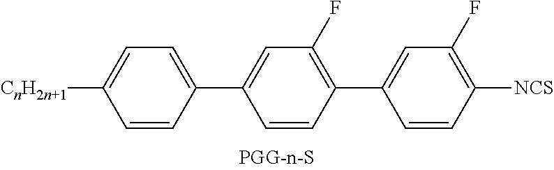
[CnH2n+1]C1=CC=C(C2=CC(F)=C(C3=CC(F)=C([NCS])C=C3)C=C2)C=C1
